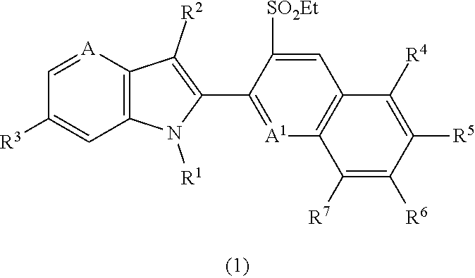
[A]1=CC([R3])=CC2=C1C([R2])=C(C1=[A1]C3=C(C=C1[SO2Et])C([R4])=C([R5])C([R6])=C3[R7])N2[R1]
